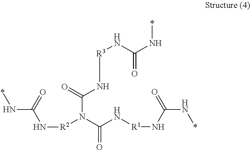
C(N(C(N[R1]NC(=O)N*)=O)[R2]NC(=O)N*)(N[R3]NC(=O)N*)=O
